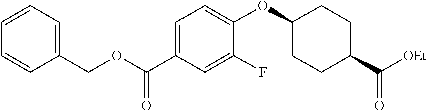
C1=C(C(OCC2=CC=CC=C2)=O)C=C(F)C(OC2CCC(C(=O)[OEt])CC2)=C1
